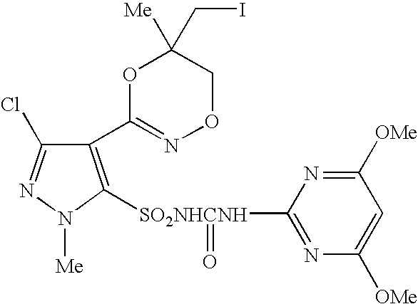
C1(C2=NOCC(CI)([Me])O2)=C([SO2NHCNH](=O)C2=NC([OMe])=CC([OMe])=N2)N([Me])N=C1Cl
